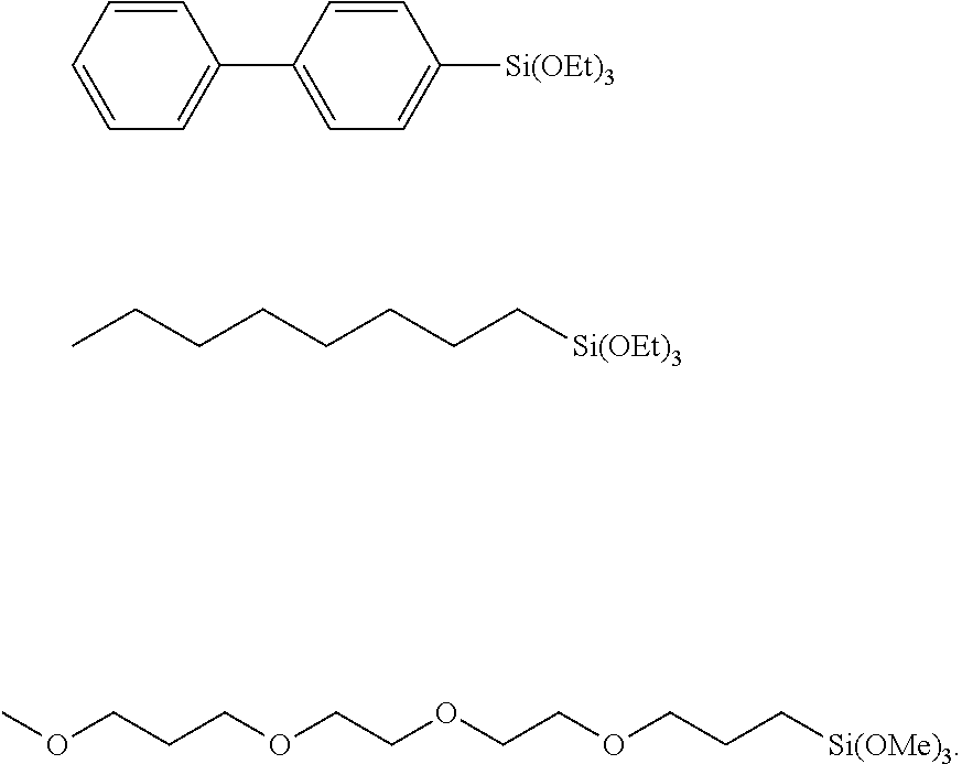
C1=CC=CC=C1C1=CC=C([Si(OEt)3])C=C1.CCCCCCCC[Si(OEt)3].C(OCCOCCC[Si(OMe)3])COCCCOC
